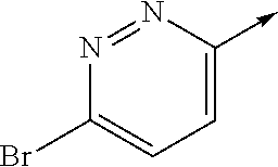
N1=NC(->C)=CC=C1Br
